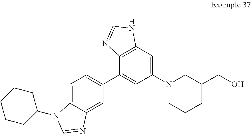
C1=C2C(=CC(C3=CC(N4CCCC(CO)C4)=CC4=C3N=CN4)=C1)N=CN2C1CCCCC1
